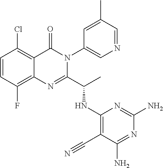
C1=CC(F)=C2C(=C1Cl)C(=O)N(C1=CN=CC(C)=C1)C(C(C)NC1=C(C#N)C(N)=NC(N)=N1)=N2
